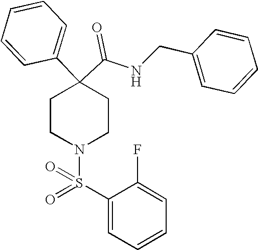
N(C(C1(C2=CC=CC=C2)CCN(S(C2=CC=CC=C2F)(=O)=O)CC1)=O)CC1=CC=CC=C1
